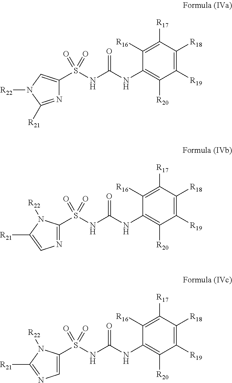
N1=C(S(NC(NC2=C([R20])C([R19])=C([R18])C([R17])=C2[R16])=O)(=O)=O)N([R22])C([R21])=C1.C1=C(S(NC(NC2=C([R20])C([R19])=C([R18])C([R17])=C2[R16])=O)(=O)=O)N([R22])C([R21])=N1.N1=C([R21])N([R22])C=C1S(NC(NC1=C([R20])C([R19])=C([R18])C([R17])=C1[R16])=O)(=O)=O
